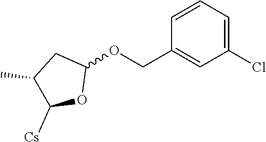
C1(C)C([Cs])OC(OCC2=CC(Cl)=CC=C2)C1
